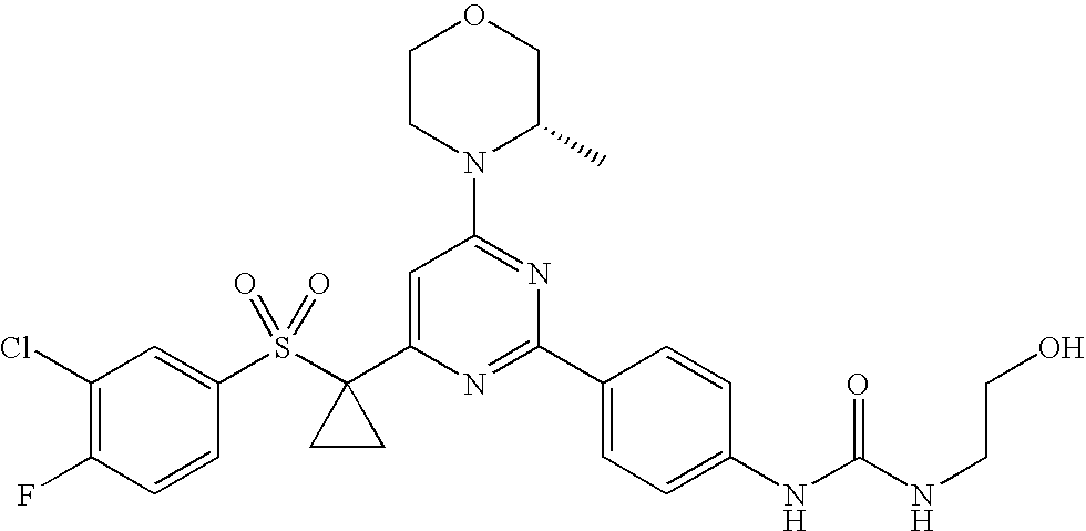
S(C1(C2=CC(N3C(C)COCC3)=NC(C3=CC=C(NC(NCCO)=O)C=C3)=N2)CC1)(=O)(=O)C1=CC(Cl)=C(F)C=C1
